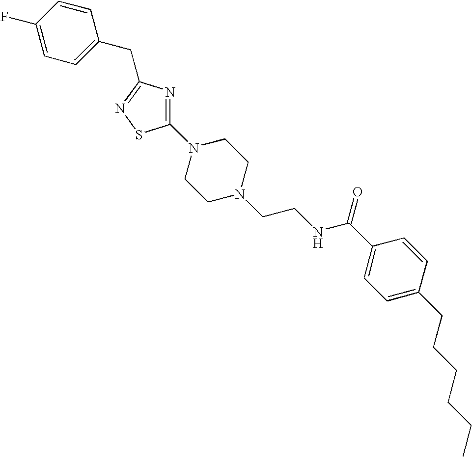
C1(F)=CC=C(CC2=NSC(N3CCN(CCNC(C4=CC=C(CCCCCC)C=C4)=O)CC3)=N2)C=C1
